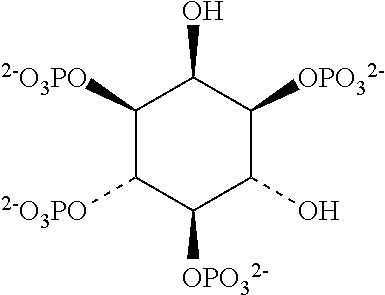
C1([2-O3PO])C([2-O3PO])C([OPO32-])C(O)C([OPO32-])C1O
